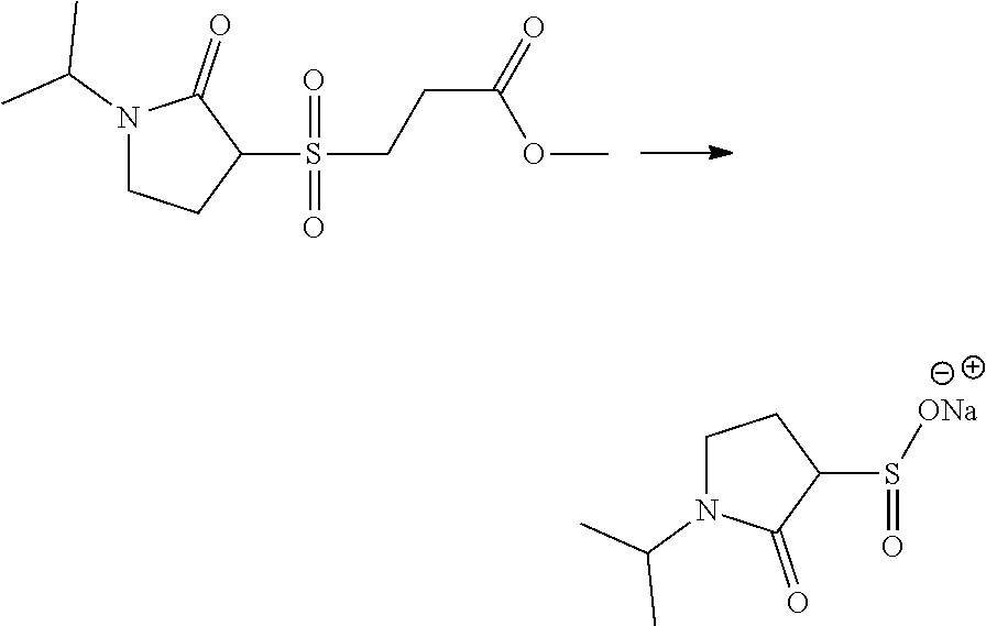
N1(C(C)C)CCC(S(=O)(CCC(OC)=O)=O)C1=O.C1N(C(C)C)C(=O)C(S([ONa])=O)C1
